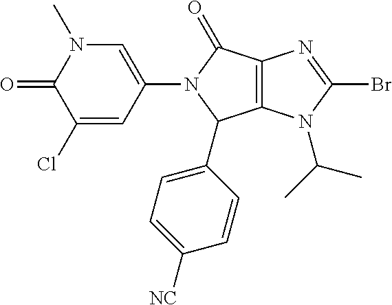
C1(Cl)=CC(N2C(C3=CC=C([NC])C=C3)C3=C(C2=O)N=C(Br)N3C(C)C)=CN(C)C1=O
